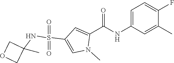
C1=C(NC(C2=CC(S(=O)(=O)NC3(C)COC3)=CN2C)=O)C=C(C)C(F)=C1
